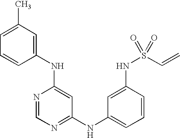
C1(C)=CC=CC(NC2=CC(NC3=CC=CC(NS(C=C)(=O)=O)=C3)=NC=N2)=C1
